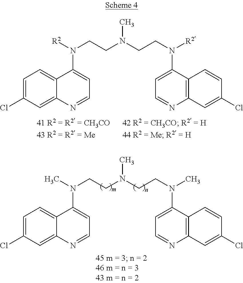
C1=C(Cl)C=C2C(=C1)C(N(CCN(CCN(C1=CC=NC3=C1C=CC(Cl)=C3)[R2])C)[R2])=CC=N2.C1=C(Cl)C=C2C(=C1)C(N(CCN(CCN(C1=CC=NC3=C1C=CC(Cl)=C3)C)C)C)=CC=N2
